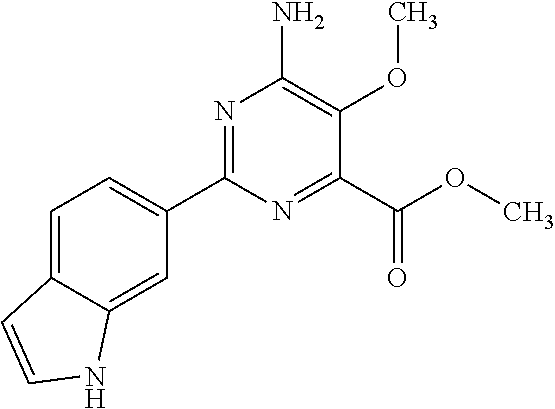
C1=C2C(=CC(C3=NC(N)=C(OC)C(C(OC)=O)=N3)=C1)NC=C2
